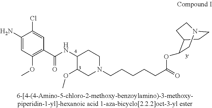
C1(N)=CC(OC)=C(C(NC2C(OC)CN(CCCCCC(=O)OC3C4CCN(C3)CC4)CC2)=O)C=C1Cl
